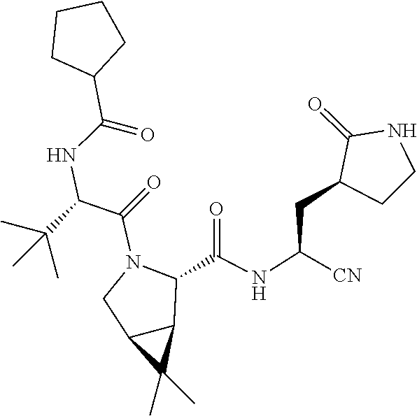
C1(C(NC(C(=O)N2C(C(NC(CC3C(=O)NCC3)[CN])=O)C3C(C3(C)C)C2)C(C)(C)C)=O)CCCC1
